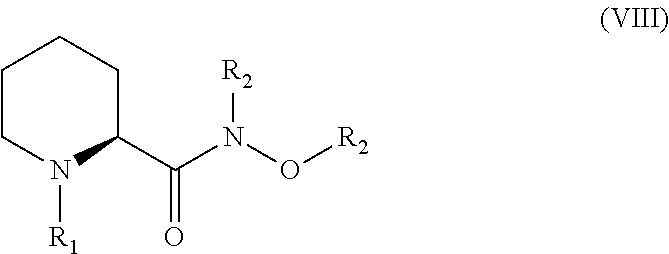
[R2]ON([R2])C(=O)C1N([R1])CCCC1
